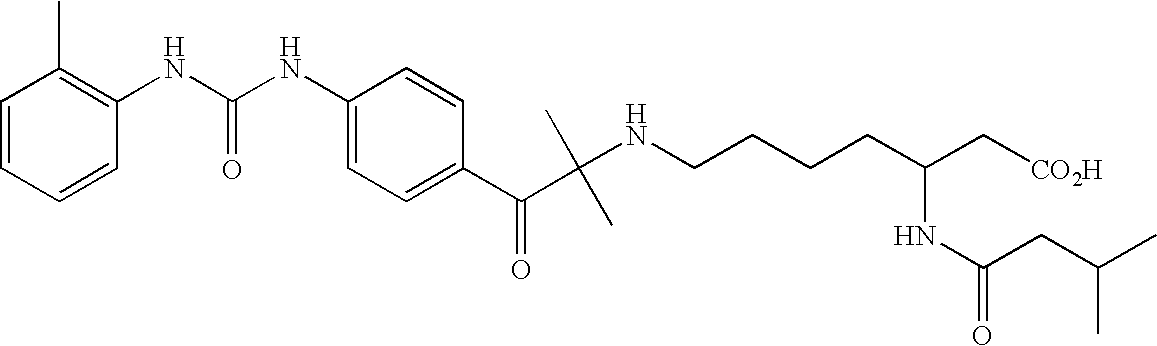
C1(C(=O)C(C)(C)NCCCCC(C[CO2H])NC(CC(C)C)=O)=CC=C(NC(NC2=C(C)C=CC=C2)=O)C=C1
